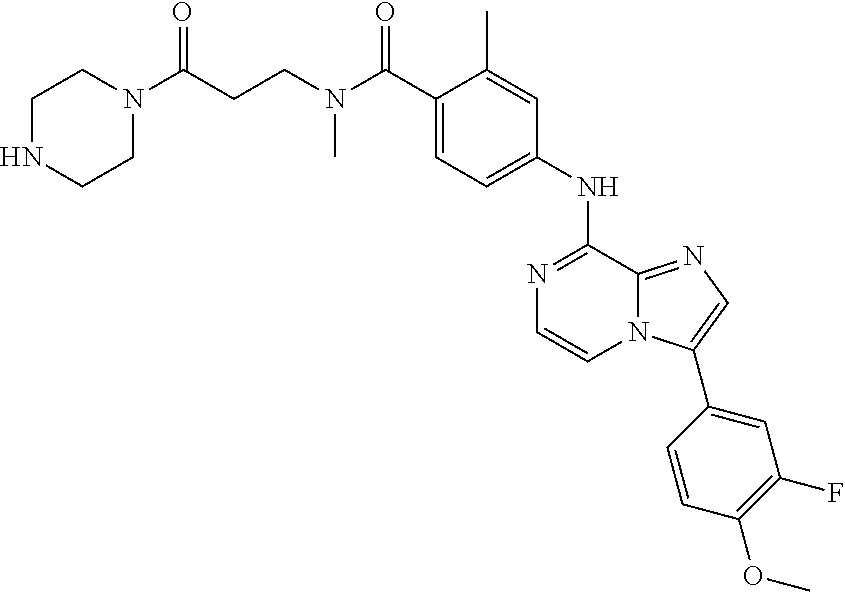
C1(C(N(CCC(N2CCNCC2)=O)C)=O)=CC=C(NC2=NC=CN3C2=NC=C3C2=CC(F)=C(OC)C=C2)C=C1C
